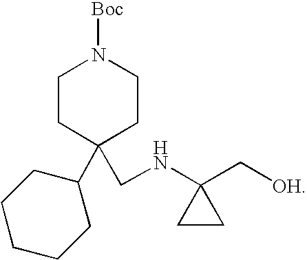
C1CC(CNC2(C[OH])CC2)(C2CCCCC2)CCN1[Boc]
